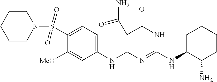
C1(S(N2CCCCC2)(=O)=O)=CC=C(NC2=C(C(=O)N)C(=O)NC(NC3C(N)CCCC3)=N2)C=C1[MeO]
